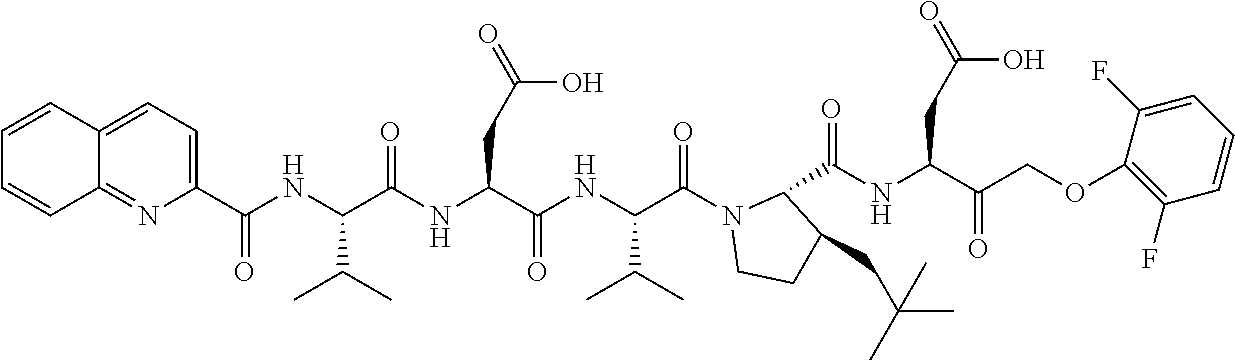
C1(C(NC(C(NC(C(NC(C(N2CCC(CC(C)(C)C)C2C(=O)NC(C(COC2=C(F)C=CC=C2F)=O)CC(O)=O)=O)C(C)C)=O)CC(=O)O)=O)C(C)C)=O)=CC=C2C(=N1)C=CC=C2
